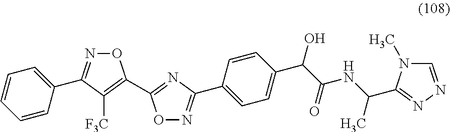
C1(C2=NOC(C3=NC(C4=CC=C(C(O)C(NC(C)C5=NN=CN5C)=O)C=C4)=NO3)=C2[F3C])=CC=CC=C1
